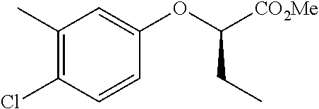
C1(C)=C(Cl)C=CC(OC([CO2Me])CC)=C1
